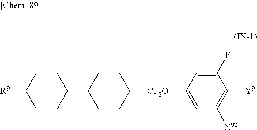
C1([R9])CCC(C2CCC([CF2O]C3=CC([X92])=C([Y9])C(F)=C3)CC2)CC1
